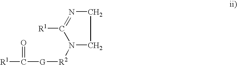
[R1]C1=NCCN1[R2][G]C([R1])=O
